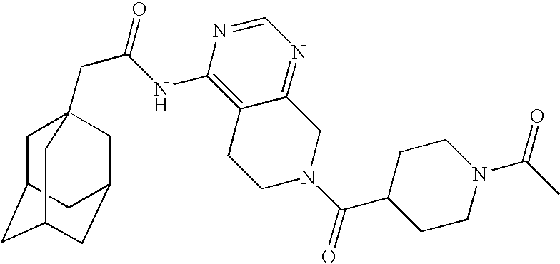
C1C2CC3CC(CC1(CC(=O)NC1=C4C(=NC=N1)CN(C(=O)C1CCN(C(=O)C)CC1)CC4)C3)C2
